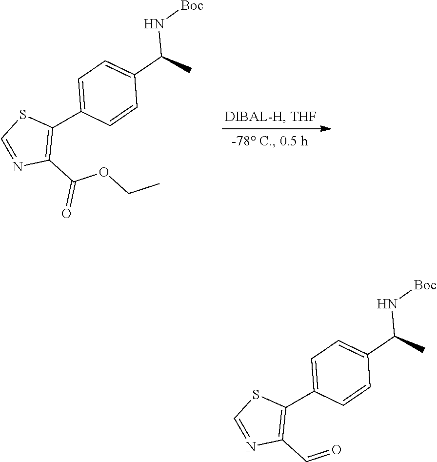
C1(C2=CC=C(C(C)N[Boc])C=C2)=C(C(OCC)=O)N=CS1.C1(C2=CC=C(C(C)N[Boc])C=C2)=C(C=O)N=CS1
